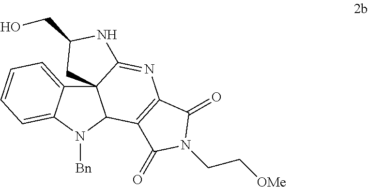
C123C4=CC=CC=C4N([Bn])C1C1=C(N=C2NC(CO)C3)C(=O)N(CC[OMe])C1=O
